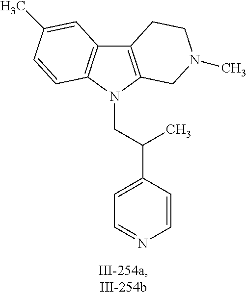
C12=C(N(CC(C3=CC=NC=C3)C)C3=C1C=C(C)C=C3)CN(C)CC2
